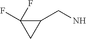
C1(CN)C(F)(F)C1
